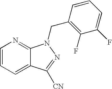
C1=CC=C2C(=N1)N(CC1=C(F)C(F)=CC=C1)N=C2[CN]
